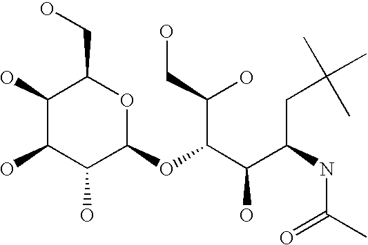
C1(O)C(O)C(O)C(OC(C(CO)O)C(C(CC(C)(C)C)NC(C)=O)O)OC1CO
